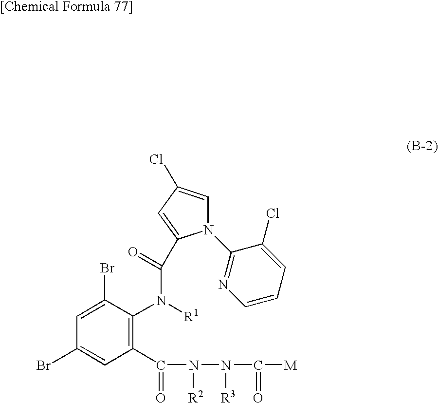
C1(Br)=CC(C(=O)N([R2])N([R3])C(=O)[M])=C(N([R1])C(=O)C2=CC(Cl)=CN2C2=NC=CC=C2Cl)C(Br)=C1
